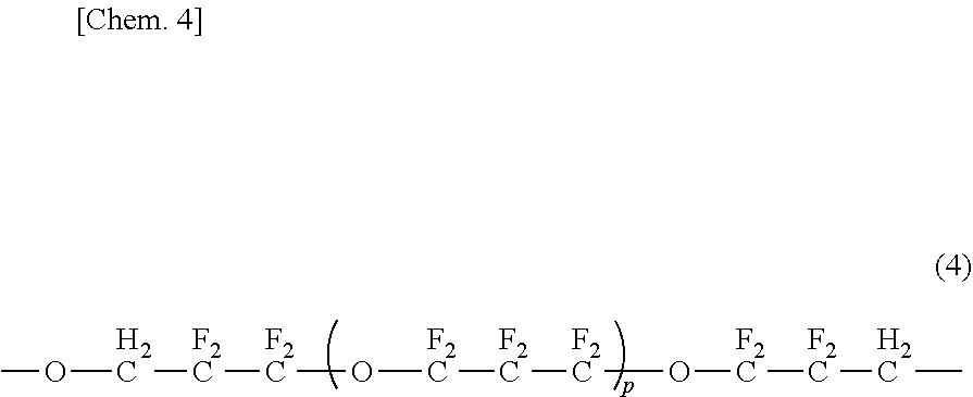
COC[F2C][F2C]O[F2C][F2C][F2C]O[F2C][F2C]CC
